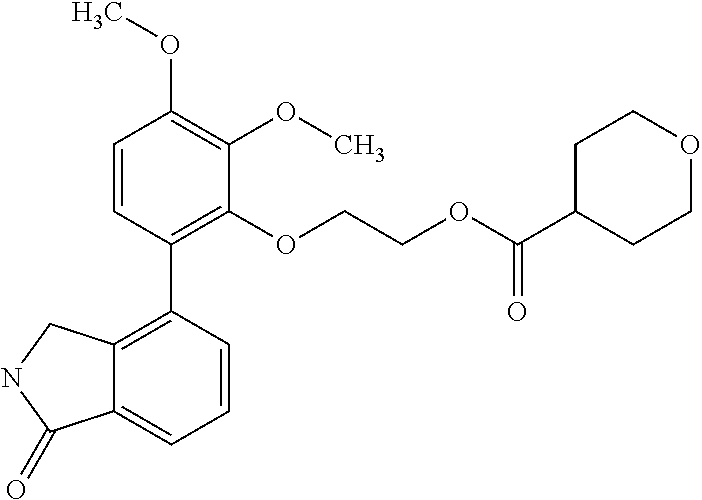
C1=CC(C2=C3C(=CC=C2)C(=O)NC3)=C(OCCOC(C2CCOCC2)=O)C(OC)=C1OC
